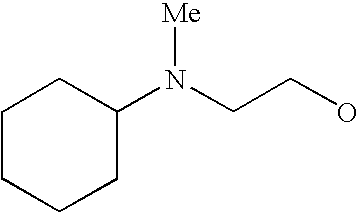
N(CCO)(C1CCCCC1)[Me]
